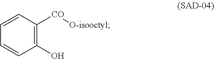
C1=CC([CO][O-isooctyl])=C(O)C=C1
